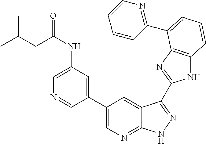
C1(C2=CN=C3C(=C2)C(C2=NC4=C(N2)C=CC=C4C2=NC=CC=C2)=NN3)=CC(NC(CC(C)C)=O)=CN=C1
